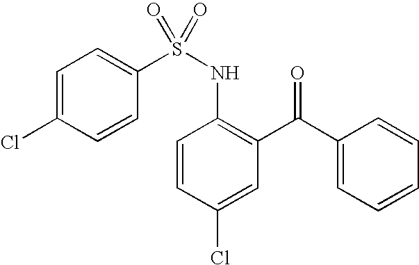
C1=C(Cl)C=CC(S(NC2=C(C(C3=CC=CC=C3)=O)C=C(Cl)C=C2)(=O)=O)=C1
